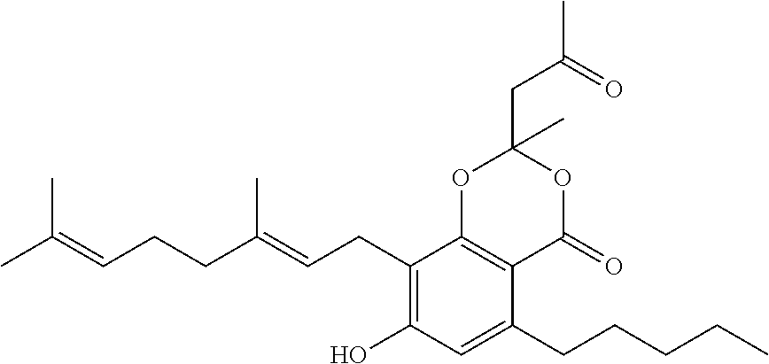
CC(=CCCC(=CCC1=C(O)C=C(CCCCC)C2=C1OC(CC(C)=O)(C)OC2=O)C)C
